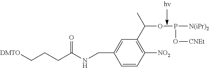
[DMTO]CCCC(NCC1=CC(C(C)OP(O[CNEt])[N(iPr)2])=C([NO2])C=C1)=O
